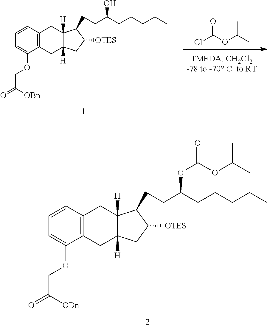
C1=C(OCC(=O)[OBn])C2=C(C=C1)CC1([H])C([H])(C2)CC([OTES])C1CCC(OC(OC(C)C)=O)CCCCC.C1=C(OCC(=O)[OBn])C2=C(C=C1)CC1([H])C([H])(C2)CC([OTES])C1CCC(O)CCCCC.ClC(OC(C)C)=O
